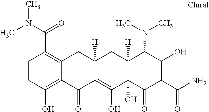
C1=CC(O)=C2C(=C1C(N(C)C)=O)CC1([H])C(=C(O)C3(O)C([H])(C1)C(N(C)C)C(O)=C(C(N)=O)C3=O)C2=O
